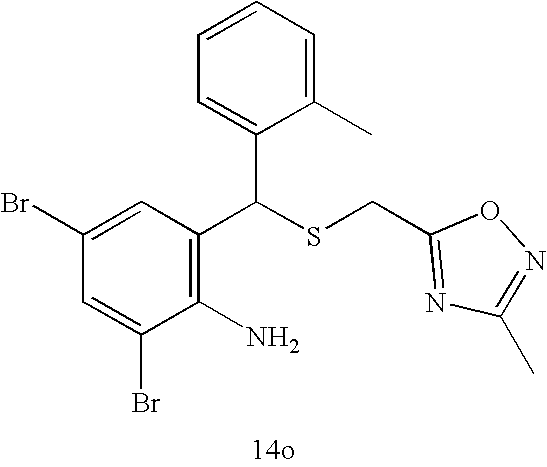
C1(Br)=CC(Br)=CC(C(SCC2=NC(C)=NO2)C2=CC=CC=C2C)=C1N
